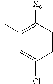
C1=CC([X6])=C(F)C=C1Cl
